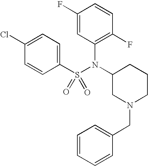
C1(F)=CC(N(C2CN(CC3=CC=CC=C3)CCC2)S(C2=CC=C(Cl)C=C2)(=O)=O)=C(F)C=C1
